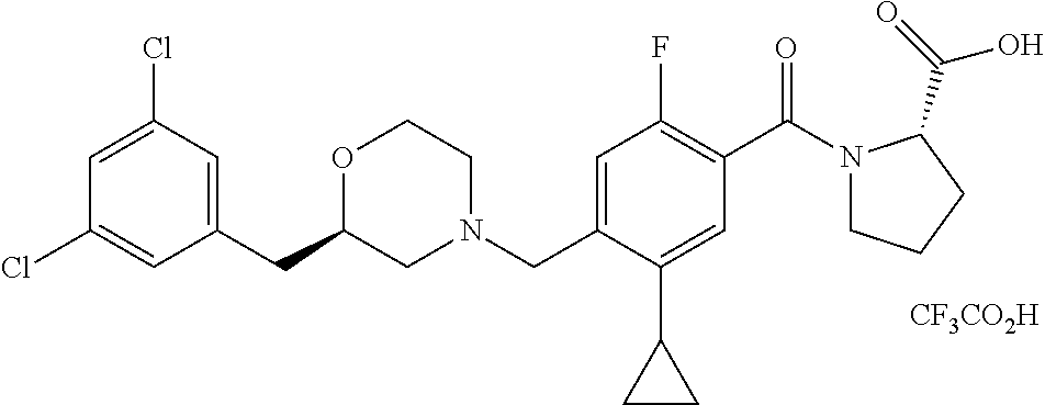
C1=C(Cl)C=C(CC2CN(CC3=CC(F)=C(C(N4CCCC4C(O)=O)=O)C=C3C3CC3)CCO2)C=C1Cl.[CF3CO2H]
